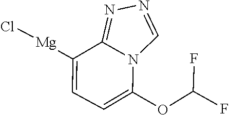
N1=CN2C(=N1)C([Mg]Cl)=CC=C2OC(F)F
